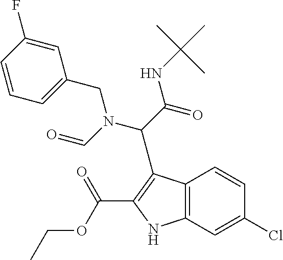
C12=C(C=C(Cl)C=C1)NC(C(=O)OCC)=C2C(N(CC1=CC=CC(F)=C1)C=O)C(=O)NC(C)(C)C
